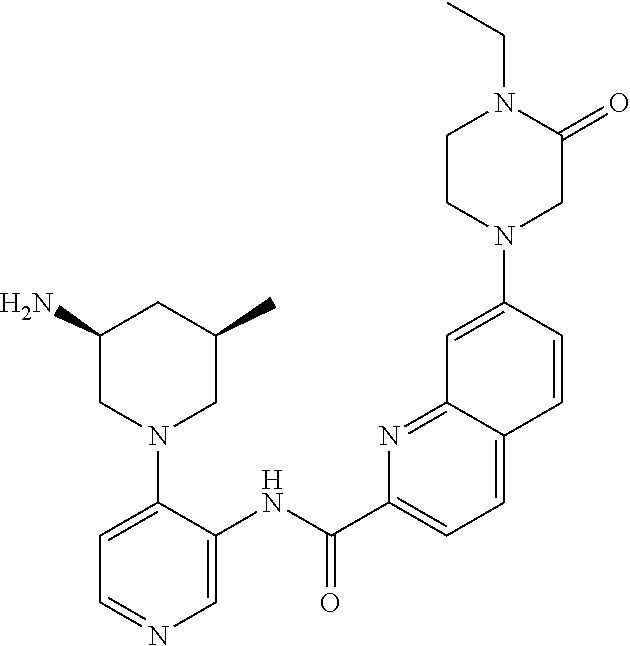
C1(N)CN(C2=CC=NC=C2NC(C2=CC=C3C(=N2)C=C(N2CCN(CC)C(=O)C2)C=C3)=O)CC(C)C1
